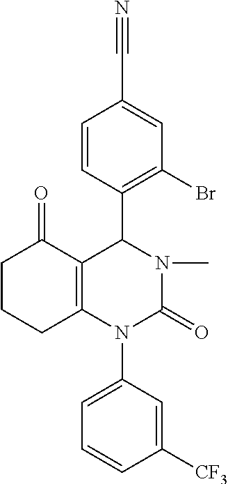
C12=C(N(C3=CC=CC([CF3])=C3)C(=O)N(C)C1C1=C(Br)C=C(C#N)C=C1)CCCC2=O
